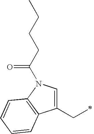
C1(CC)=CN(C(=O)CCCC)C2=C1C=CC=C2
